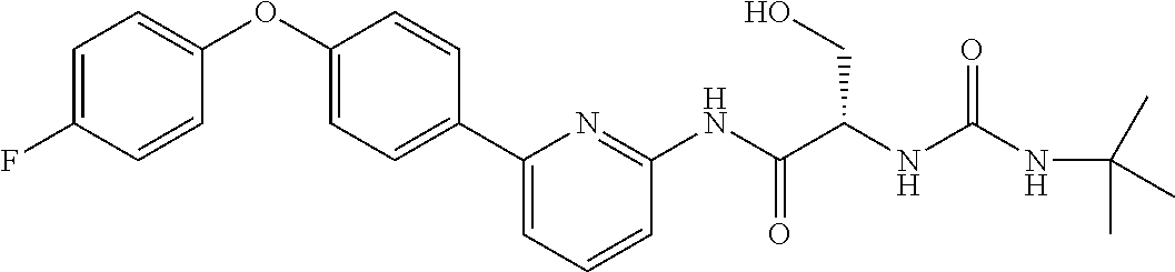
C1=C(F)C=CC(OC2=CC=C(C3=CC=CC(NC(C(NC(NC(C)(C)C)=O)CO)=O)=N3)C=C2)=C1
